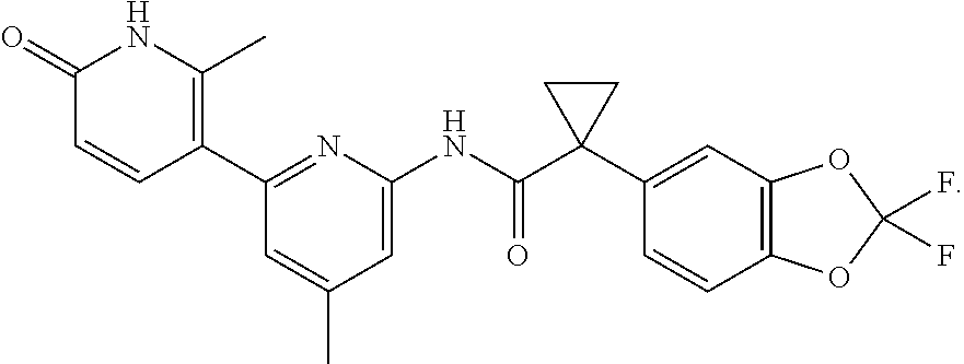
C1(=O)C=CC(C2=NC(NC(C3(C4=CC5=C(C=C4)OC(F)(F)O5)CC3)=O)=CC(C)=C2)=C(C)N1
